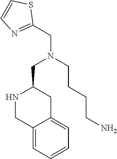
N1CC2=CC=CC=C2CC1CN(CC1=NC=CS1)CCCCN
